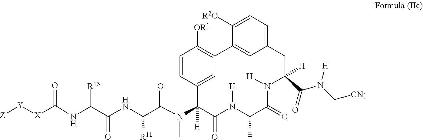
C(NC(C(NC(C(N(C1([H])C(=O)N([H])C(C)C(=O)N([H])C(C(N(C[CN])[H])=O)([H])CC2=CC=C([R2O])C(=C2)C2=C([OR1])C=CC1=C2)C)=O)[R11])=O)[R13])([X][Y][Z])=O
